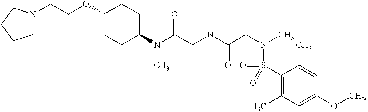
N(C(CNC(CN(C)S(C1=C(C)C=C(OC)C=C1C)(=O)=O)=O)=O)(C)C1CCC(OCCN2CCCC2)CC1
